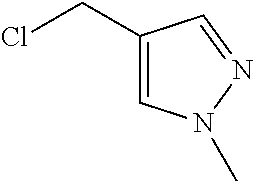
C1(CCl)=CN(C)N=C1
